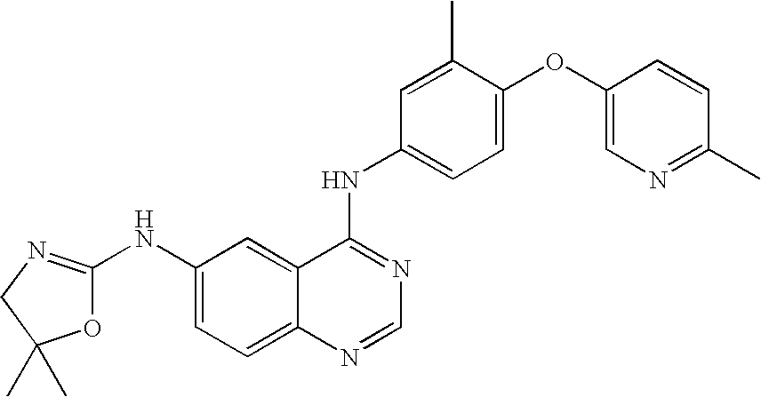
C1N=C(NC2=CC=C3C(=C2)C(NC2=CC=C(OC4=CN=C(C)C=C4)C(C)=C2)=NC=N3)OC1(C)C
